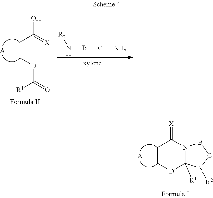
C1C[D]C2([R1])N(C1=[X])BCN2[R2].[A].C(C[D]C([R1])=O)C(=[X])O.[A].N(BCN)[R2]
